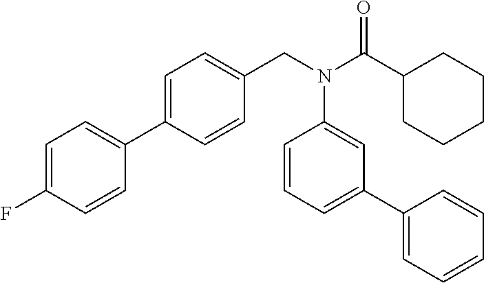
C1=C(C2=CC=C(F)C=C2)C=CC(CN(C(C2CCCCC2)=O)C2=CC(C3=CC=CC=C3)=CC=C2)=C1
